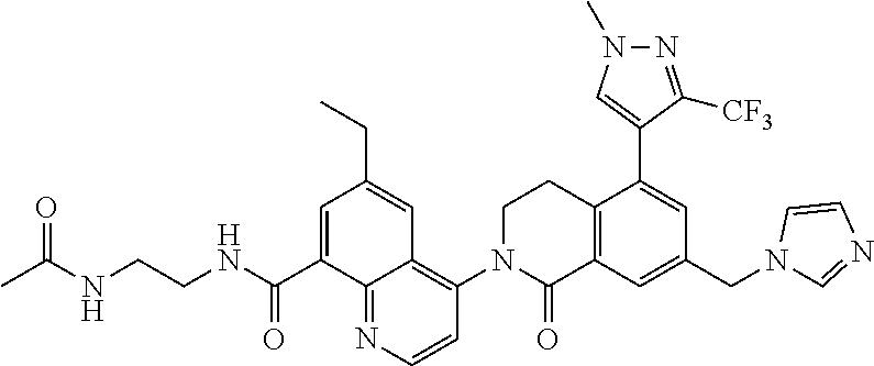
CC(NCCNC(C1=CC(CC)=CC2=C(N3C(=O)C4=C(CC3)C(C3=CN(C)N=C3[CF3])=CC(CN3C=NC=C3)=C4)C=CN=C12)=O)=O
